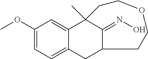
C1(OC)=CC=C2C(=C1)C1(C)C(=NO)C(C2)CCOCC1
